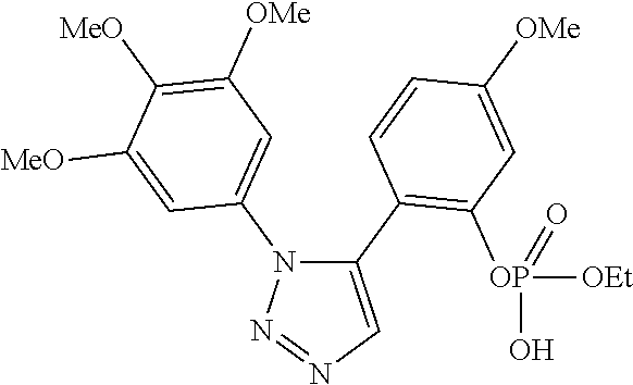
C1(C2=C([OP](=O)(O)[OEt])C=C([OMe])C=C2)=CN=NN1C1=CC([OMe])=C([MeO])C([MeO])=C1
